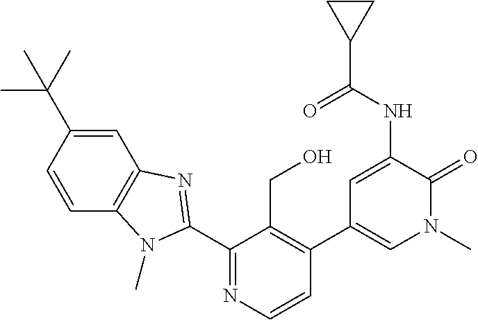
C1(C2=NC3=C(C=CC(C(C)(C)C)=C3)N2C)=NC=CC(C2=CN(C)C(=O)C(NC(C3CC3)=O)=C2)=C1CO
